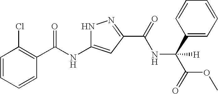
C1=CC=CC(C(NC2=CC(C(NC(C3=CC=CC=C3)(C(OC)=O)[H])=O)=NN2)=O)=C1Cl
